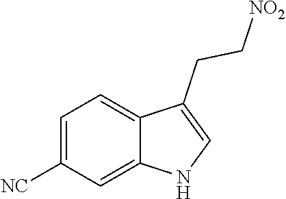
C1=C([NC])C=C2C(=C1)C(CC[NO2])=CN2
